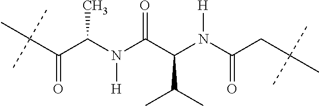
C(C(C(N(C(C(N(C(CC(C)(C)C)=O)[H])C(C)C)=O)[H])C)=O)(C)(C)C
